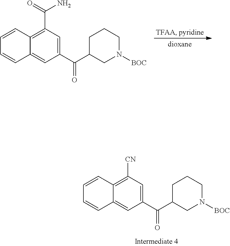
C1(C(C2CN([BOC])CCC2)=O)=CC([CN])=C2C(=C1)C=CC=C2.C1(C(C2CN([BOC])CCC2)=O)=CC(C(N)=O)=C2C(=C1)C=CC=C2
